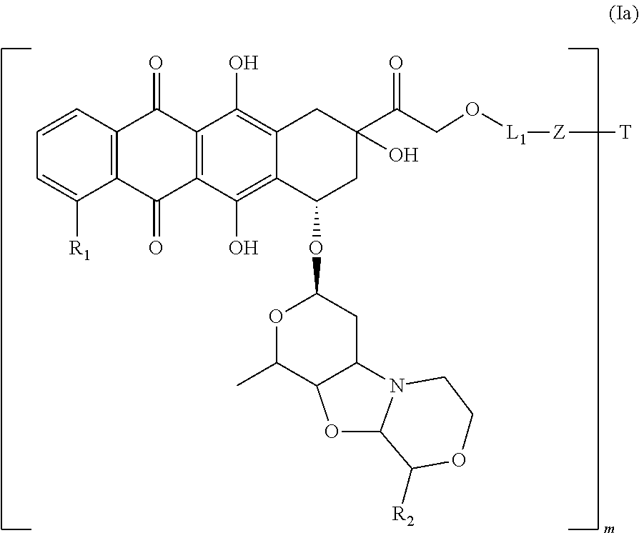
C1=CC2=C(C([R1])=C1)C(=O)C1=C(C2=O)C(O)=C2C(=C1O)C(OC1OC(C)C3OC4N(C3C1)CCOC4[R2])CC(C(CO[L1][Z][T])=O)(O)C2
